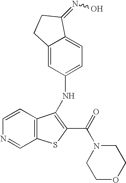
C12=CC(NC3=C(C(=O)N4CCOCC4)SC4=C3C=CN=C4)=CC=C1C(=NO)CC2
